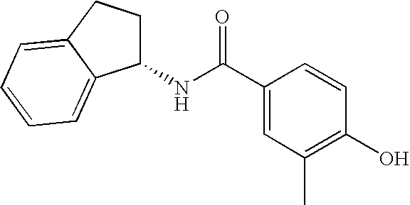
C1(C(=O)NC2CCC3=CC=CC=C23)=CC(C)=C(O)C=C1
